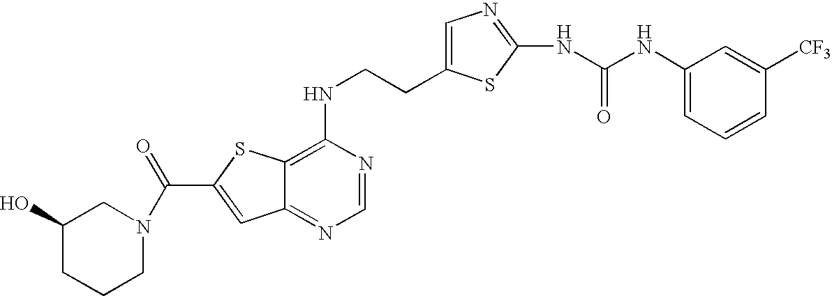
C12=NC=NC(NCCC3=CN=C(NC(NC4=CC=CC([CF3])=C4)=O)S3)=C1SC(C(N1CC(O)CCC1)=O)=C2
